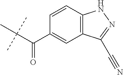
C1(C(C(C)(C)C)=O)=CC2=C(C=C1)NN=C2C#N
